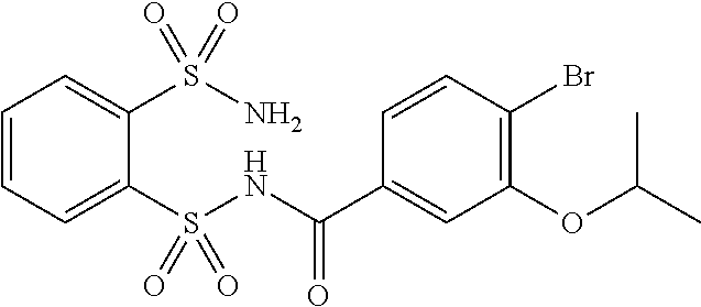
C1=CC=C(S(NC(C2=CC(OC(C)C)=C(Br)C=C2)=O)(=O)=O)C(S(N)(=O)=O)=C1
